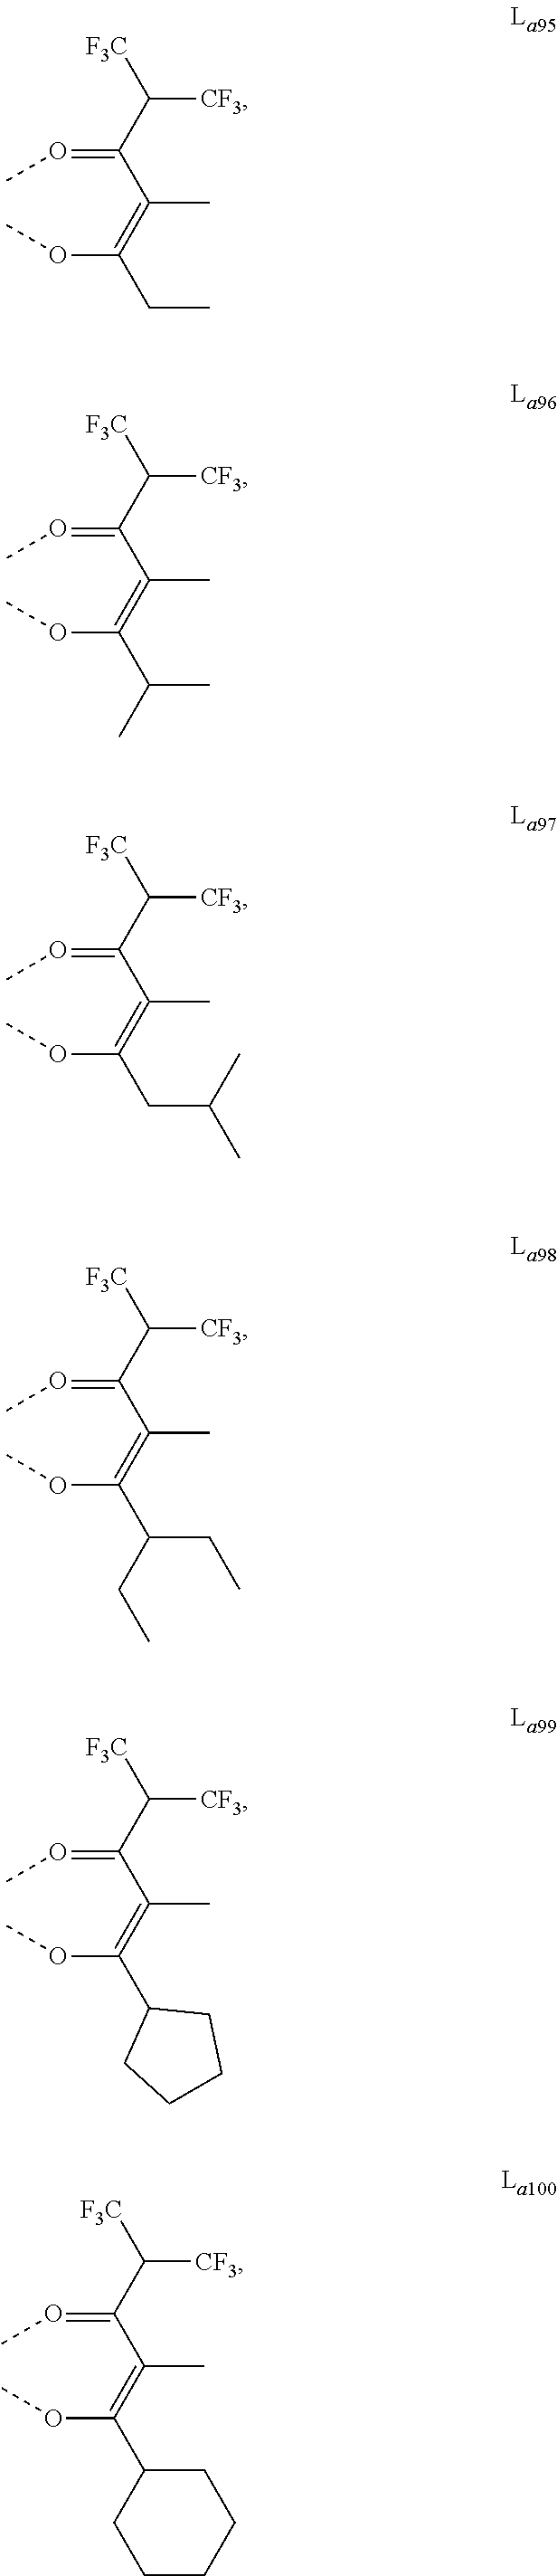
O(C(=C(C(=OC)C([CF3])[F3C])C)CC)C.O(C(=C(C(=OC)C([CF3])[F3C])C)C(C)C)C.O(C(=C(C(=OC)C([CF3])[F3C])C)CC(C)C)C.O(C(=C(C(=OC)C([CF3])[F3C])C)C(CC)CC)C.O(C(=C(C(=OC)C([CF3])[F3C])C)C1CCCC1)C.O(C(=C(C(=OC)C([CF3])[F3C])C)C1CCCCC1)C
